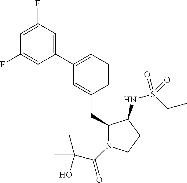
C1(C2=CC=CC(CC3N(C(C(C)(C)O)=O)CCC3NS(CC)(=O)=O)=C2)=CC(F)=CC(F)=C1
